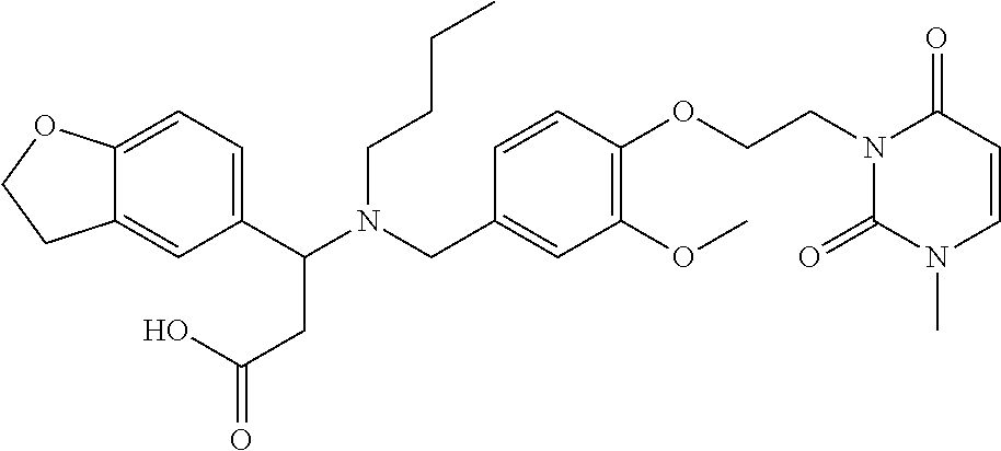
C1(C(N(CC2=CC(OC)=C(OCCN3C(=O)N(C)C=CC3=O)C=C2)CCCC)CC(=O)O)=CC=C2C(=C1)CCO2
